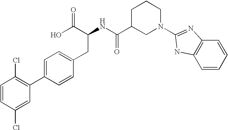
C1=CC(Cl)=CC(C2=CC=C(CC(C(O)=O)NC(C3CN(C4=NC5=C(N4)C=CC=C5)CCC3)=O)C=C2)=C1Cl
